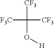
[CF3]C([F3C])([CF3])O[H]
